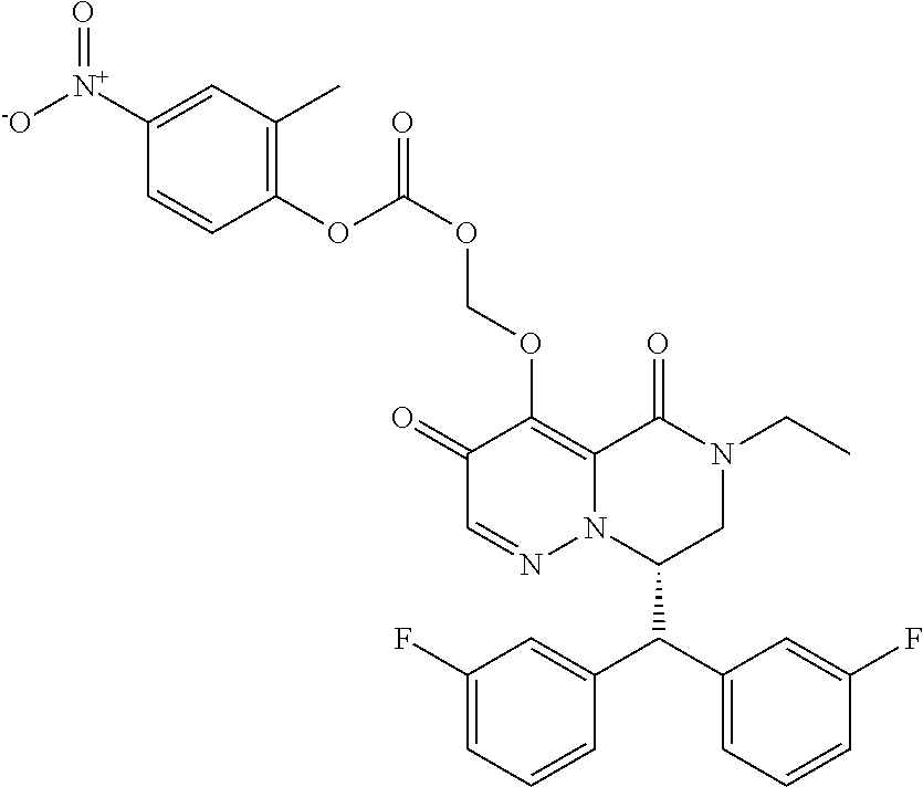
C1(F)=CC=CC(C(C2=CC=CC(F)=C2)C2CN(CC)C(=O)C3=C(OCOC(=O)OC4=C(C)C=C([N+]([-O])=O)C=C4)C(=O)C=NN23)=C1
